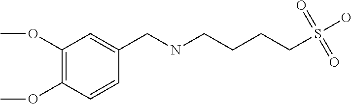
C(CCCS(O)(=O)=O)NCC1=CC(OC)=C(OC)C=C1
